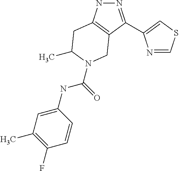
N1N=C(C2=CSC=N2)C2=C1CC(C)N(C(=O)NC1=CC(C)=C(F)C=C1)C2
